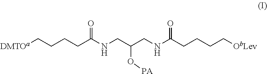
[DMTOa]CCCCC(NCC(CNC(CCCC[ObLev])=O)O[PA])=O
